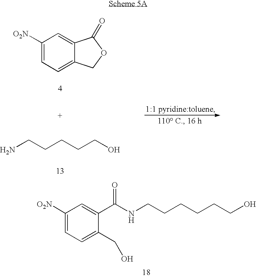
C1([O2N])=CC=C2C(=C1)C(=O)OC2.NCCCCCO.C1([O2N])=CC=C(CO)C(C(NCCCCCCO)=O)=C1
